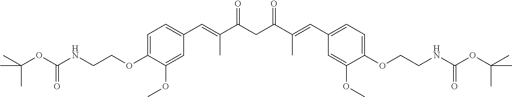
C1(C=C(C(CC(=O)C(=CC2=CC=C(OCCNC(OC(C)(C)C)=O)C(OC)=C2)C)=O)C)=CC=C(OCCNC(OC(C)(C)C)=O)C(OC)=C1
